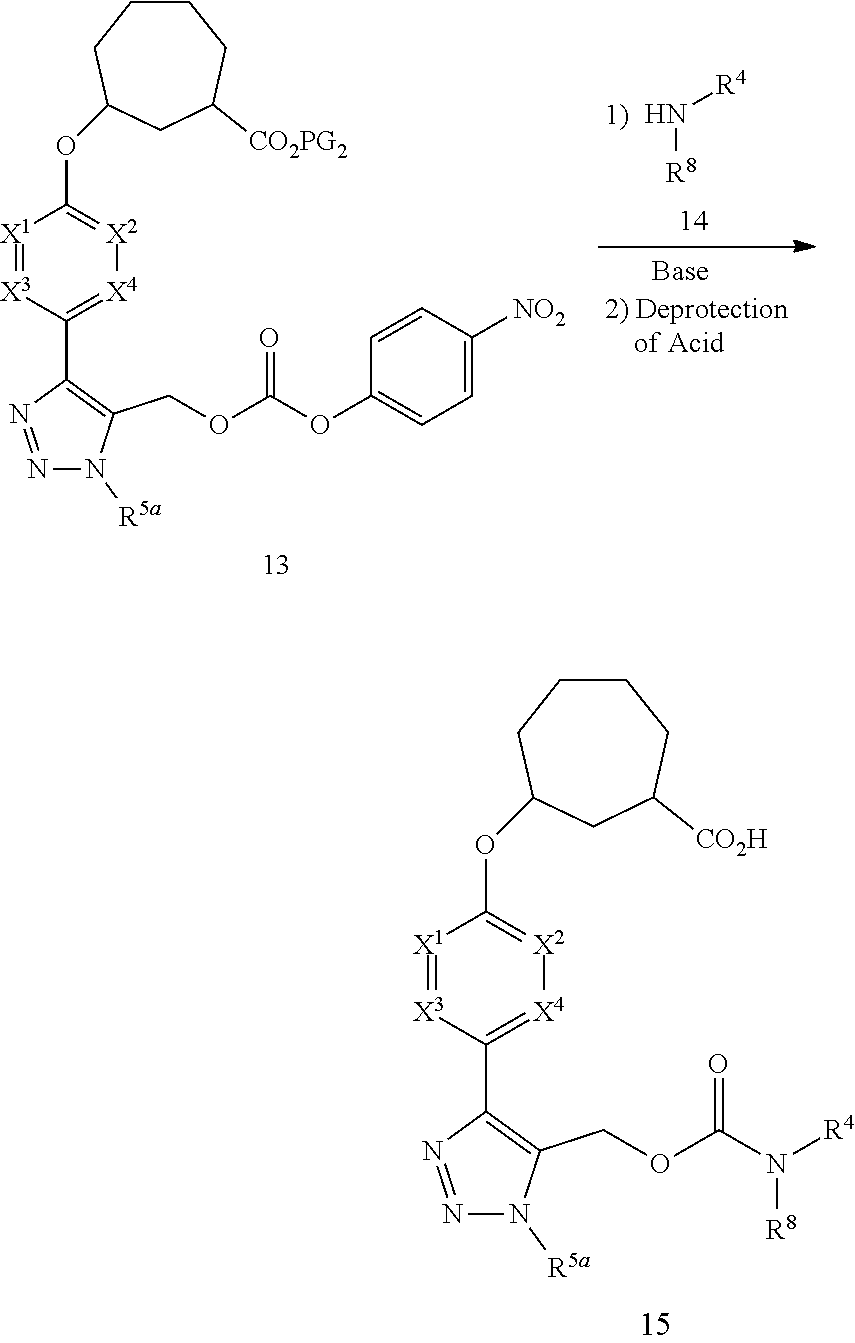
N([R8])[R4].O(C1=[X2][X4]=C(C2=C(COC(OC3=CC=C([NO2])C=C3)=O)N([R5a])N=N2)[X3]=[X1]1)C1CC([CO2PG2])CCCC1.O(C1=[X2][X4]=C(C2=C(COC(N([R4])[R8])=O)N([R5a])N=N2)[X3]=[X1]1)C1CC([CO2H])CCCC1
